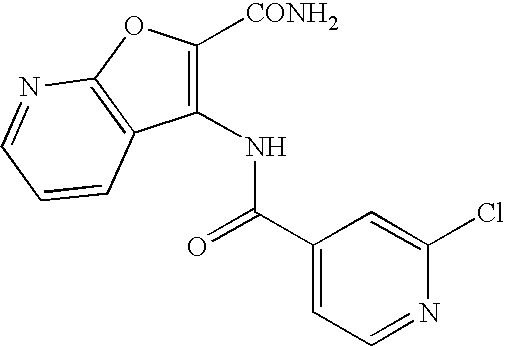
C1(NC(C2=CC=NC(Cl)=C2)=O)=C([CONH2])OC2=C1C=CC=N2
